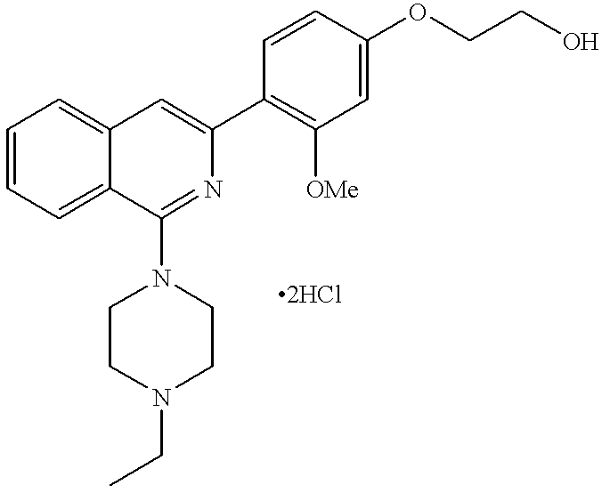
C1=CC=C2C(=C1)C=C(C1=C([OMe])C=C(OCCO)C=C1)N=C2N1CCN(CC)CC1
